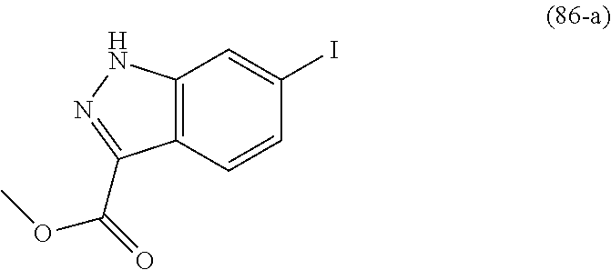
C12=C(C=CC(I)=C1)C(C(=O)OC)=NN2
